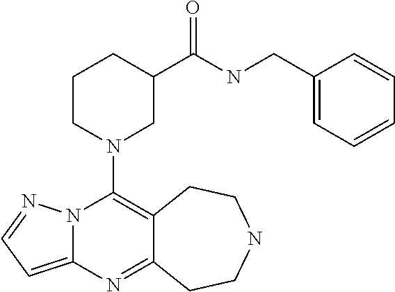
N12C(=CC=N1)N=C1C(=C2N2CC(C(NCC3=CC=CC=C3)=O)CCC2)CCNCC1
